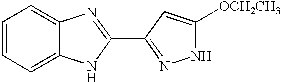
C1=CC=C2C(=C1)N=C(C1=NNC([OCH2CH3])=C1)N2
